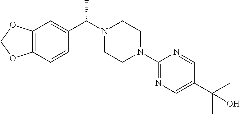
C12=C(C=CC(C(N3CCN(C4=NC=C(C(C)(C)O)C=N4)CC3)C)=C1)OCO2
